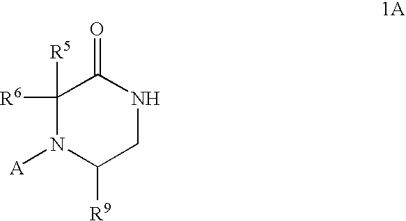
N1C(=O)C([R5])([R6])N([A])C([R9])C1
